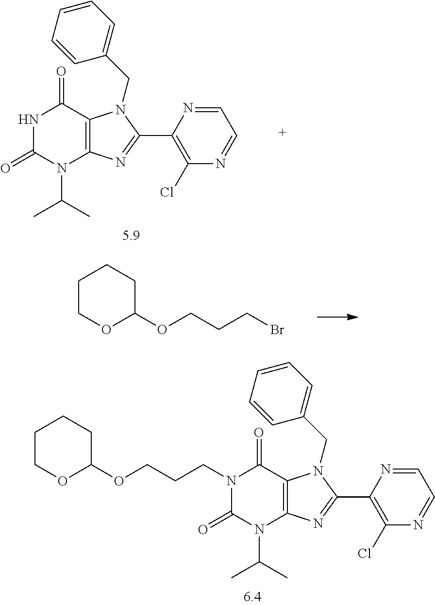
N1(CCCOC2OCCCC2)C(=O)N(C(C)C)C2=C(C1=O)N(CC1=CC=CC=C1)C(C1=C(Cl)N=CC=N1)=N2.N1C(=O)N(C(C)C)C2=C(C1=O)N(CC1=CC=CC=C1)C(C1=C(Cl)N=CC=N1)=N2.C1COC(OCCCBr)CC1
